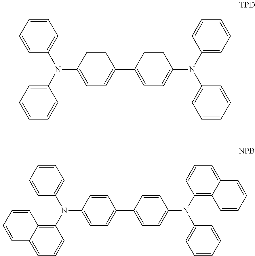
C1(N(C2=CC=CC=C2)C2=CC=CC(C)=C2)=CC=C(C2=CC=C(N(C3=CC(C)=CC=C3)C3=CC=CC=C3)C=C2)C=C1.C1(N(C2=C3C(=CC=C2)C=CC=C3)C2=CC=CC=C2)=CC=C(C2=CC=C(N(C3=C4C(=CC=C3)C=CC=C4)C3=CC=CC=C3)C=C2)C=C1
